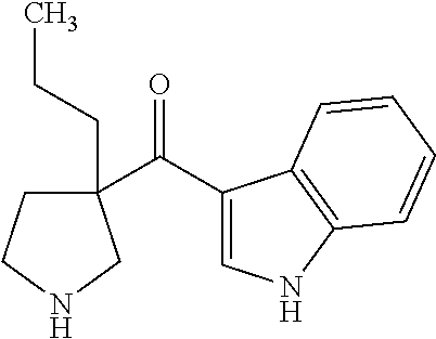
C1(C(C2=CNC3=C2C=CC=C3)=O)(CCC)CCNC1
